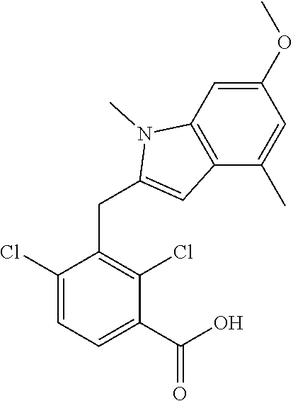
C1(Cl)=CC=C(C(O)=O)C(Cl)=C1CC1=CC2=C(N1C)C=C(OC)C=C2C
